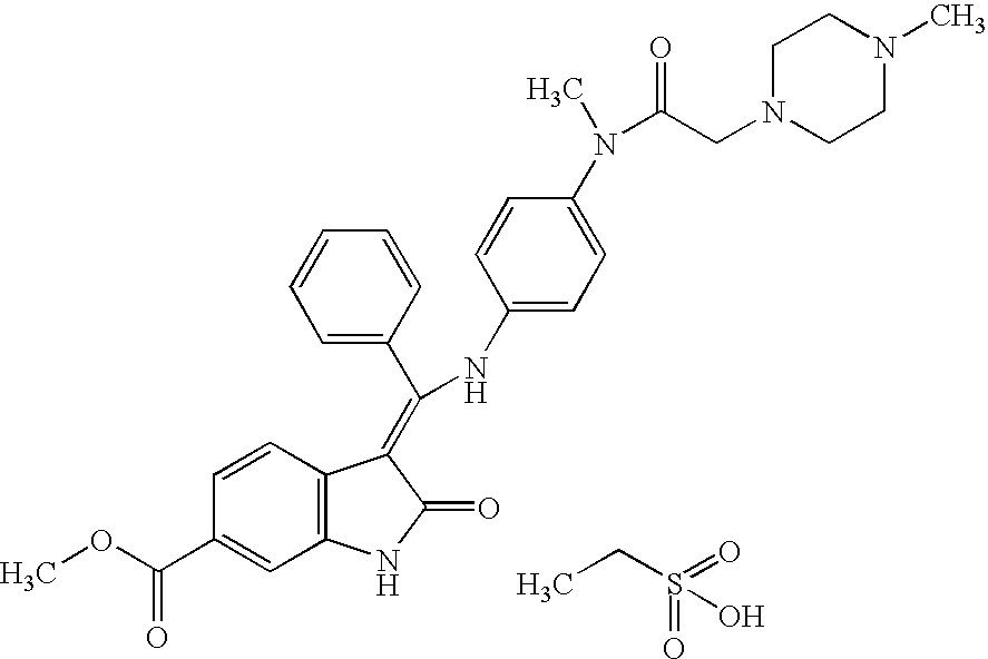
COC(=O)C1=CC2=C(C=C1)C(=C(C1=CC=CC=C1)NC1=CC=C(N(C(CN3CCN(C)CC3)=O)C)C=C1)C(=O)N2.CCS(=O)(O)=O
